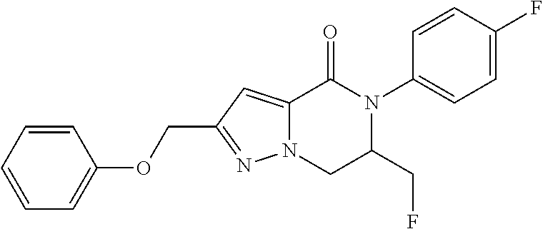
C12=CC(COC3=CC=CC=C3)=NN1CC(CF)N(C1=CC=C(F)C=C1)C2=O
